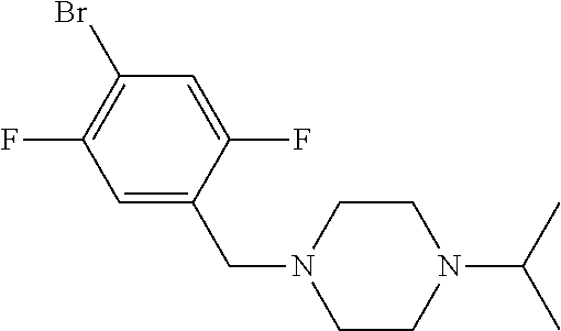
BrC1=C(F)C=C(CN2CCN(C(C)C)CC2)C(F)=C1
